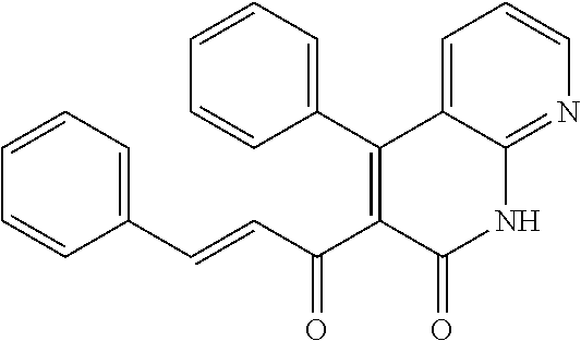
C1=CC=C(C=CC(C2=C(C3=CC=CC=C3)C3=CC=CN=C3NC2=O)=O)C=C1
